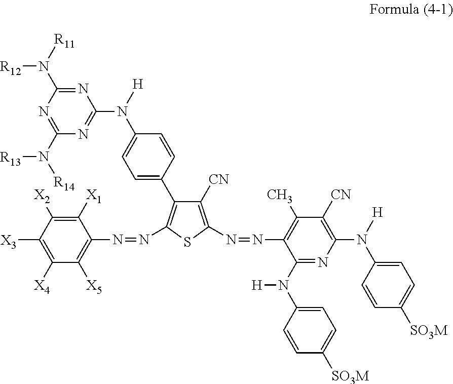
N(=NC1=C(C2=CC=C(N([H])C3=NC(N([R14])[R13])=NC(N([R11])[R12])=N3)C=C2)C([CN])=C(N=NC2=C(C)C([CN])=C(N([H])C3=CC=C([SO3M])C=C3)N=C2N([H])C2=CC=C([SO3M])C=C2)S1)C1=C([X5])C([X4])=C([X3])C([X2])=C1[X1]
